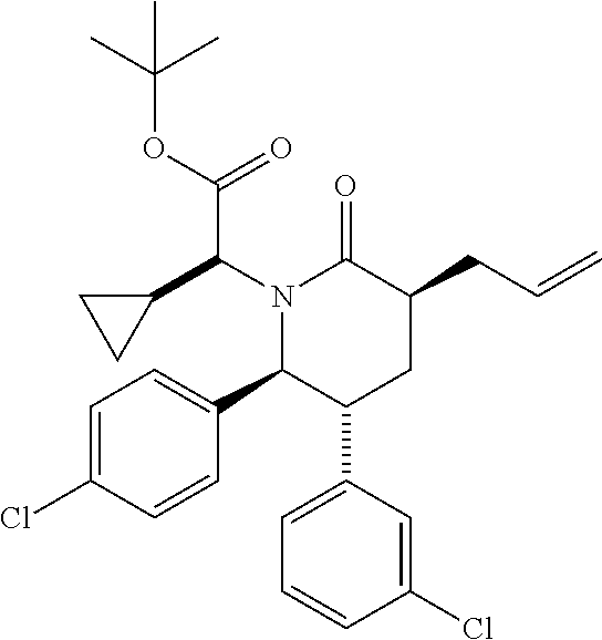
C1=C(Cl)C=CC(C2C(C3=CC=CC(Cl)=C3)CC(CC=C)C(=O)N2C(C2CC2)C(OC(C)(C)C)=O)=C1
